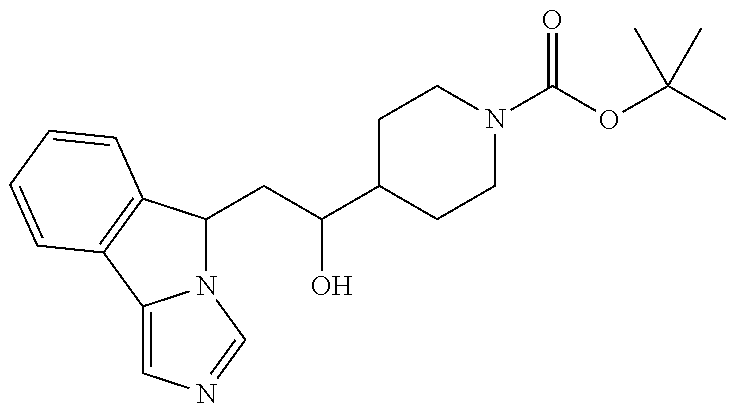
N12C(CC(C3CCN(C(OC(C)(C)C)=O)CC3)O)C3=C(C1=CN=C2)C=CC=C3
